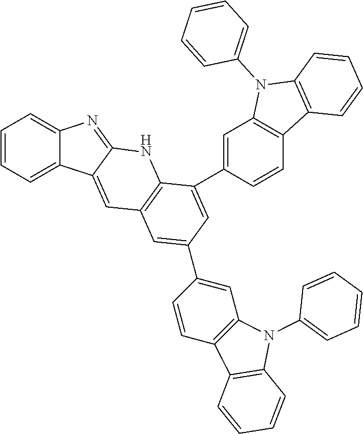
C1=CC=C2C(=C1)N=C1C2=CC2=C(N1)C(C1=CC3=C(C=C1)C1=C(N3C3=CC=CC=C3)C=CC=C1)=CC(C1=CC3=C(C=C1)C1=C(N3C3=CC=CC=C3)C=CC=C1)=C2
